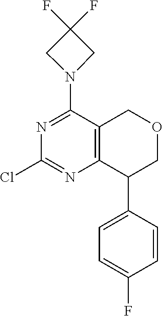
C1(Cl)=NC2=C(C(N3CC(F)(F)C3)=N1)COCC2C1=CC=C(F)C=C1
